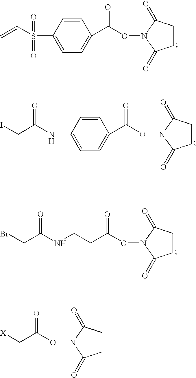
C1=CC(S(C=C)(=O)=O)=CC=C1C(ON1C(=O)CCC1=O)=O.C1=CC(NC(CI)=O)=CC=C1C(ON1C(=O)CCC1=O)=O.C(C(ON1C(=O)CCC1=O)=O)CNC(CBr)=O.C(C(ON1C(=O)CCC1=O)=O)[X]
